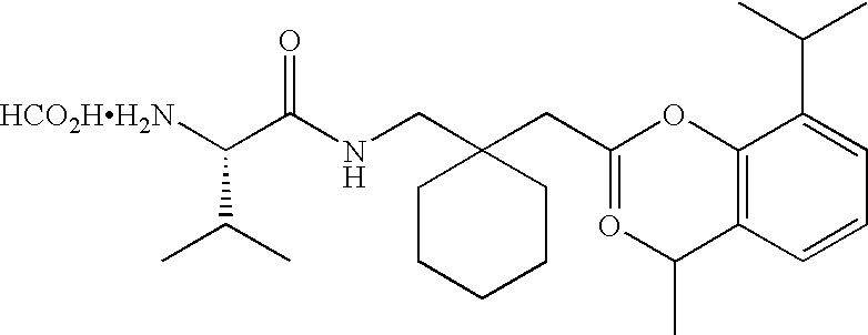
[HCO2HH2N]C(C(NCC1(CC2=OC(C)C3=C(O2)C(C(C)C)=CC=C3)CCCCC1)=O)C(C)C
